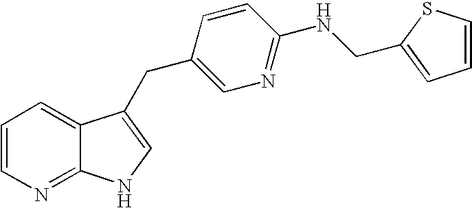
C1=CN=C2C(=C1)C(CC1=CN=C(NCC3=CC=CS3)C=C1)=CN2
